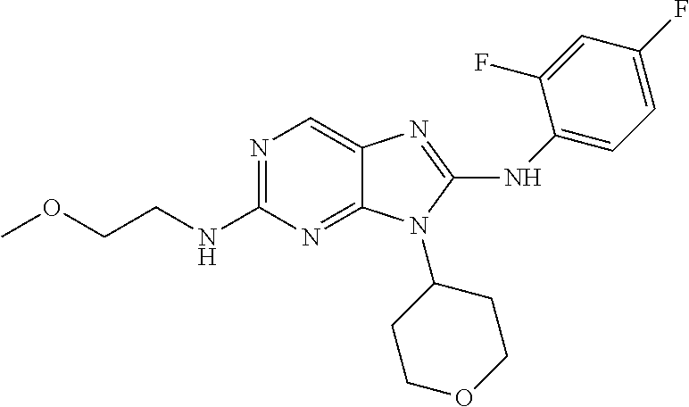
C1(NCCOC)=NC=C2C(=N1)N(C1CCOCC1)C(NC1=CC=C(F)C=C1F)=N2
